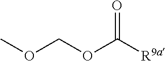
O(C([R9a])=O)COC
